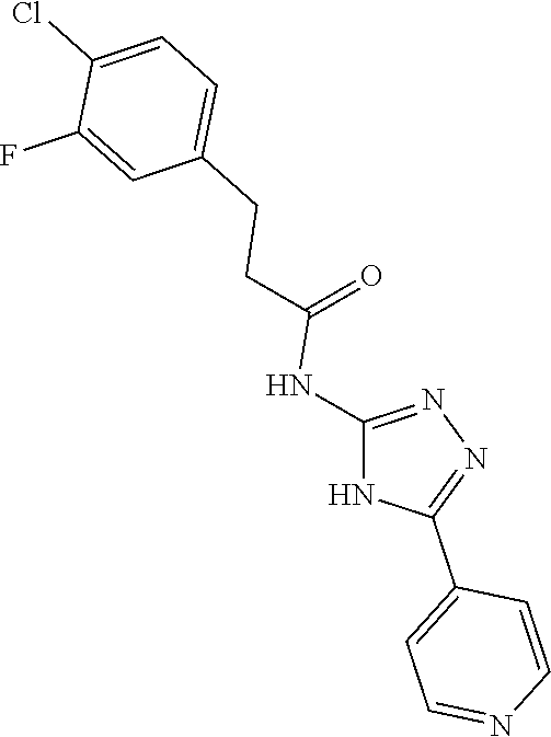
C(=O)(NC1=NN=C(C2=CC=NC=C2)N1)CCC1=CC=C(Cl)C(F)=C1
